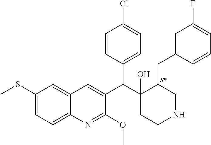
C1(SC)=CC=C2C(=C1)C=C(C(C1(O)CCNCC1CC1=CC(F)=CC=C1)C1=CC=C(Cl)C=C1)C(OC)=N2.[S*]
